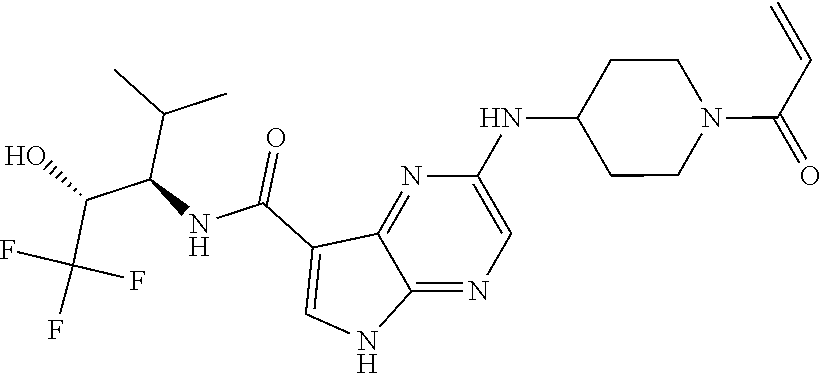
N(C1CCN(C(C=C)=O)CC1)C1=CN=C2C(=N1)C(C(NC(C(O)C(F)(F)F)C(C)C)=O)=CN2
